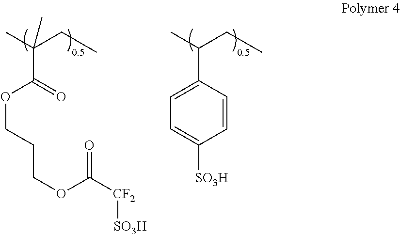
CC(CC)(C(OCCCOC([CF2][SO3H])=O)=O)C.CC(CC)C1=CC=C([SO3H])C=C1
